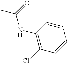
CC(=O)NC1=C(Cl)C=CC=C1
